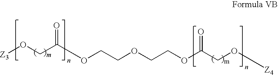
[Z3]OCC(OCCOCCOC(CO[Z4])=O)=O
